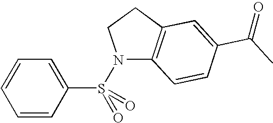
N1(S(C2=CC=CC=C2)(=O)=O)C2=C(CC1)C=C(C(C)=O)C=C2
